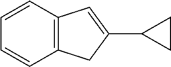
C12=C(C=CC=C1)C=C(C1CC1)C2
